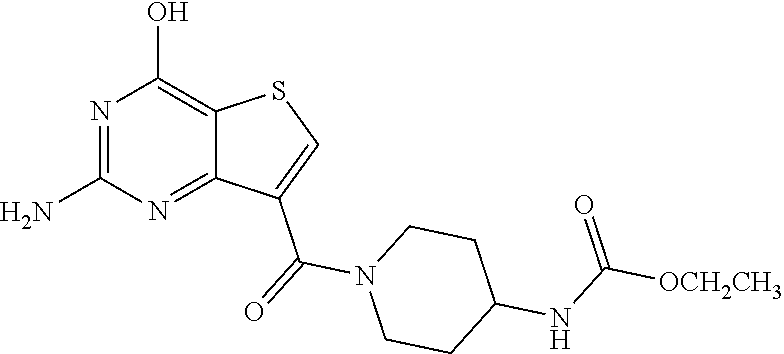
NC1=NC(O)=C2C(=N1)C(C(=O)N1CCC(NC([OCH2CH3])=O)CC1)=CS2
